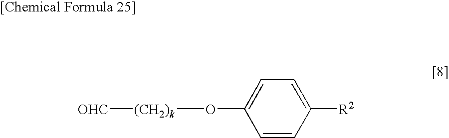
[OHC][(CH2)k]OC1=CC=C([R2])C=C1
